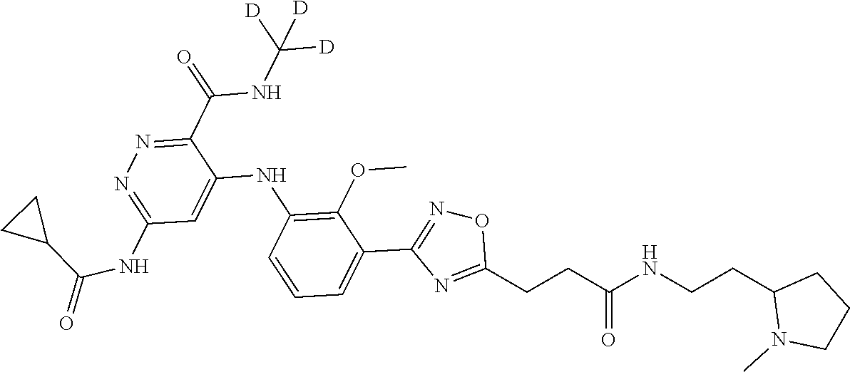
C1(C(NC([D])([D])[D])=O)=NN=C(NC(=O)C2CC2)C=C1NC1=C(OC)C(C2=NOC(CCC(NCCC3CCCN3C)=O)=N2)=CC=C1
